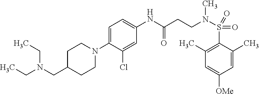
C1=C(N2CCC(CN(CC)CC)CC2)C(Cl)=CC(NC(CCN(S(=O)(C2=C(C)C=C([OMe])C=C2C)=O)C)=O)=C1
